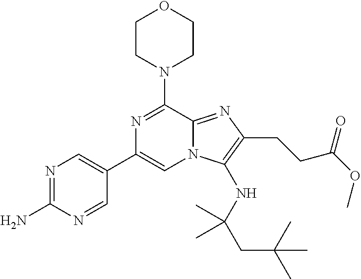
N1=C(N2CCOCC2)C2=NC(CCC(OC)=O)=C(NC(CC(C)(C)C)(C)C)N2C=C1C1=CN=C(N)N=C1
